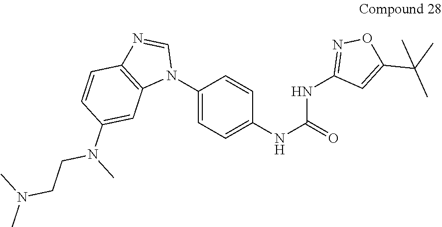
C1(N2C=NC3=C2C=C(N(CCN(C)C)C)C=C3)=CC=C(NC(=O)NC2=NOC(C(C)(C)C)=C2)C=C1
